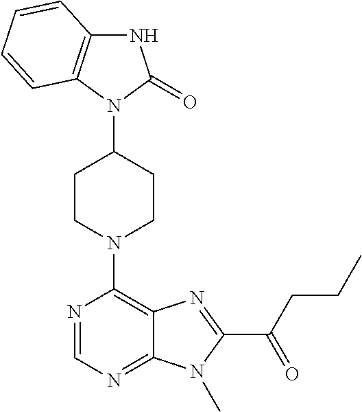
N1C2=C(N(C3CCN(C4=C5C(=NC=N4)N(C)C(C(=O)CCC)=N5)CC3)C1=O)C=CC=C2
